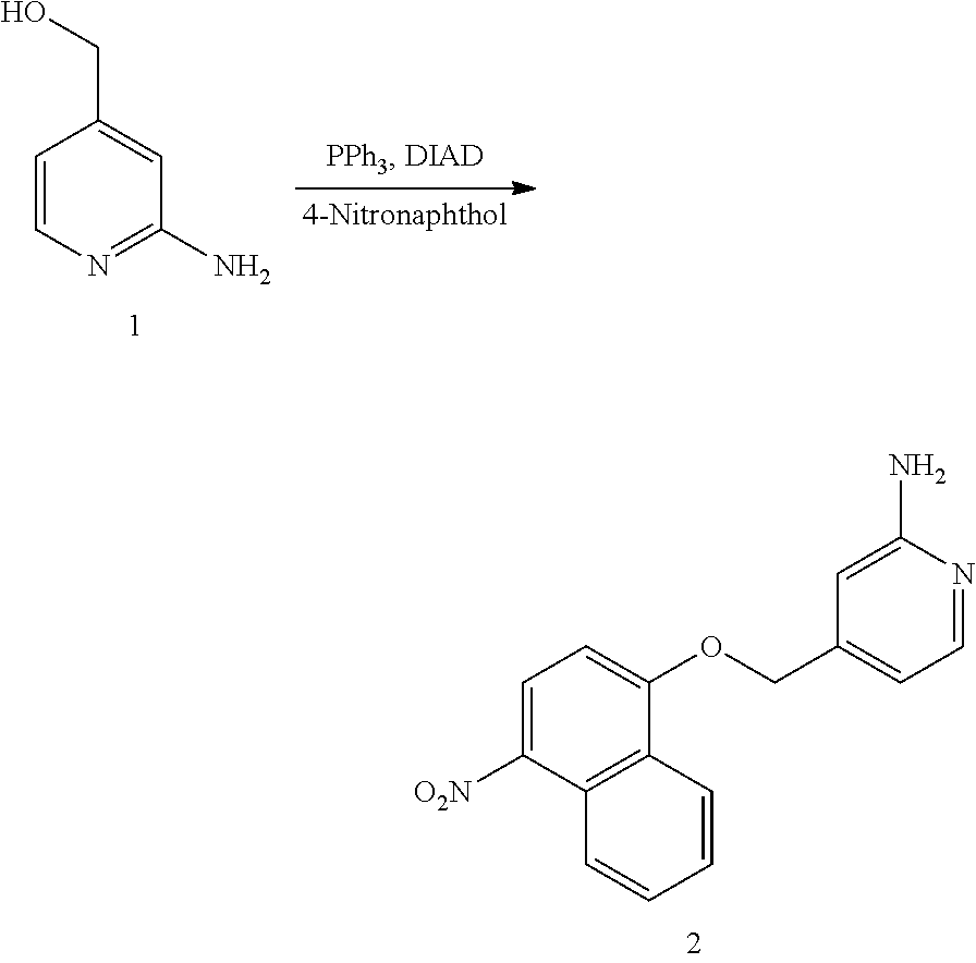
C1=C([O2N])C2=C(C(OCC3=CC=NC(N)=C3)=C1)C=CC=C2.C1=CN=C(N)C=C1CO
